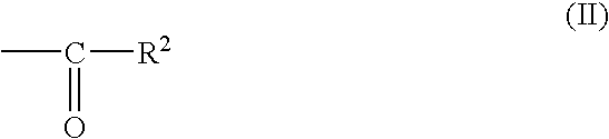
CC(=O)[R2]
